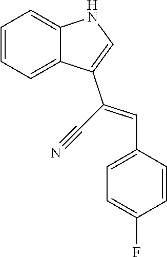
C1=CC=C2C(=C1)NC=C2C(=CC1=CC=C(F)C=C1)C#N
